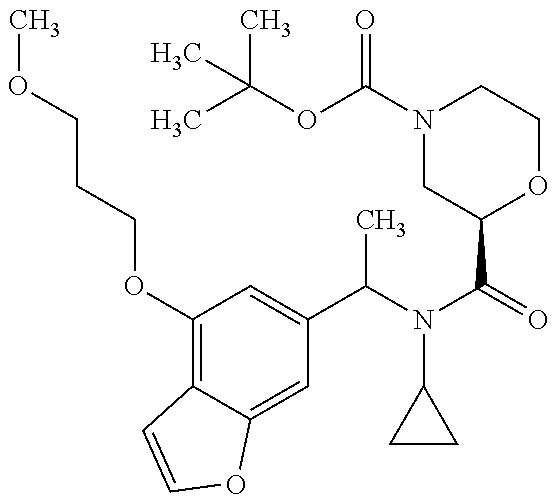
C1(OCCCOC)=C2C(=CC(C(N(C(=O)C3OCCN(C(OC(C)(C)C)=O)C3)C3CC3)C)=C1)OC=C2
